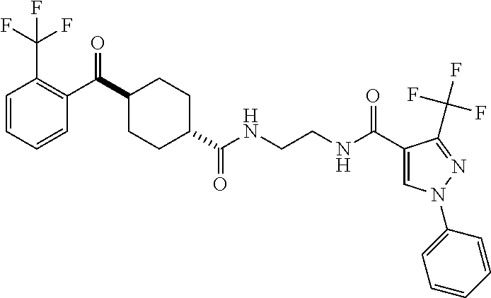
C1CC(C(NCCNC(C2=CN(C3=CC=CC=C3)N=C2C(F)(F)F)=O)=O)CCC1C(=O)C1=C(C(F)(F)F)C=CC=C1
